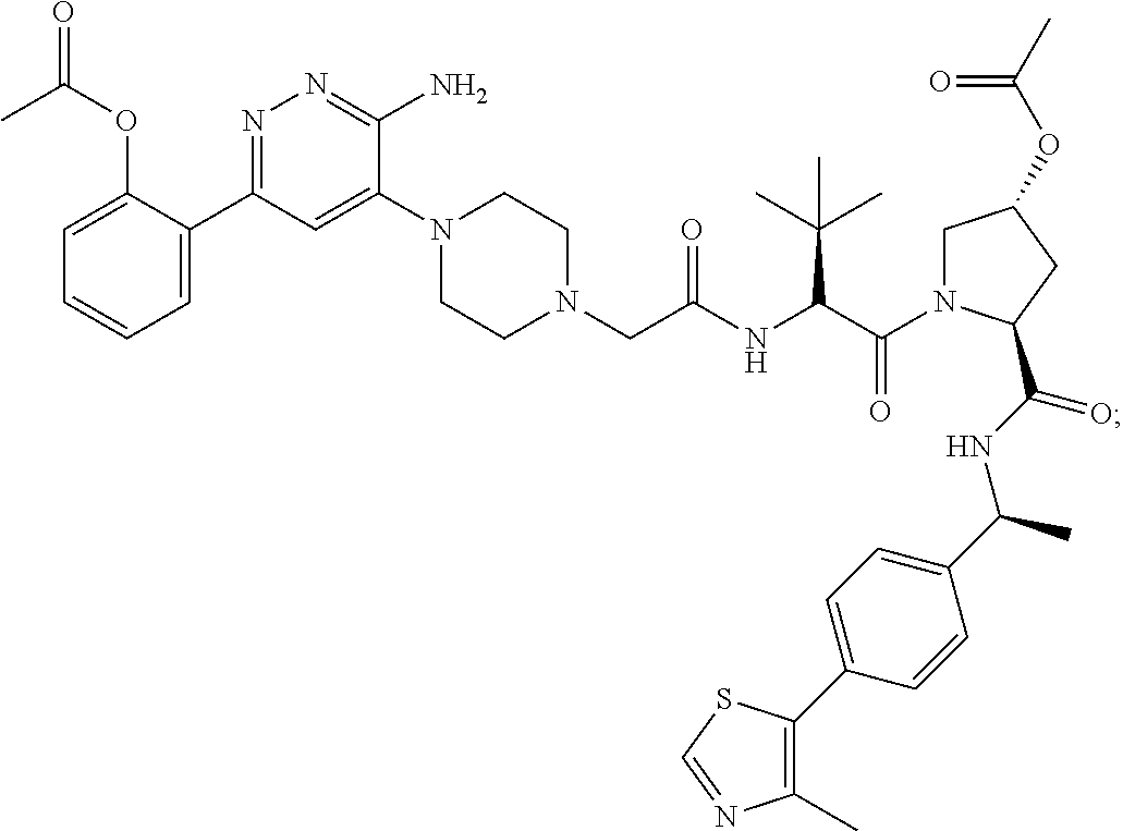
C(NC(C(N1CC(OC(C)=O)CC1C(NC(C1=CC=C(C2=C(C)N=CS2)C=C1)C)=O)=O)C(C)(C)C)(CN1CCN(C2=CC(C3=CC=CC=C3OC(C)=O)=NN=C2N)CC1)=O
